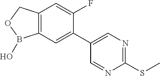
C12=C(COB1O)C=C(F)C(C1=CN=C(SC)N=C1)=C2
